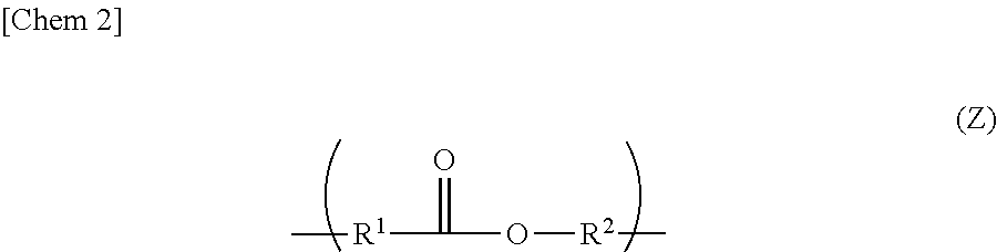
O=C(O[R2]C)[R1]C
